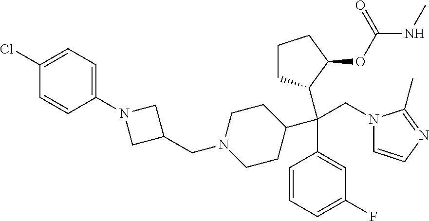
C1CC(C(C2=CC(F)=CC=C2)(CN2C=CN=C2C)C2CCCC2OC(NC)=O)CCN1CC1CN(C2=CC=C(Cl)C=C2)C1
